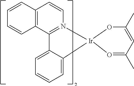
C12=C(C3=N(C=C1)[Ir]1(OC(C)=CC(C)=O1)C1=CC=CC=C31)C=CC=C2
